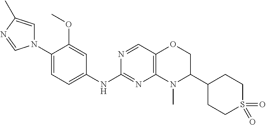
N1(C2=CC=C(NC3=NC4=C(C=N3)OCC(C3CCS(=O)(=O)CC3)N4C)C=C2OC)C=C(C)N=C1
